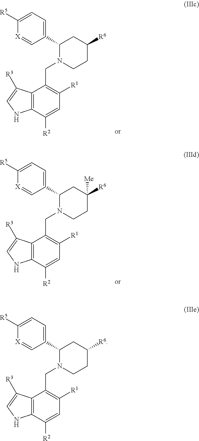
C1(C2N(CC3=C([R1])C=C([R2])C4=C3C([R3])=CN4)CCC([R6])C2)=CC=C([R5])[X]=C1.C1(C2N(CC3=C([R1])C=C([R2])C4=C3C([R3])=CN4)CCC([R6])([Me])C2)=CC=C([R5])[X]=C1.C1(C2N(CC3=C([R1])C=C([R2])C4=C3C([R3])=CN4)CCC([R6])C2)=CC=C([R5])[X]=C1
